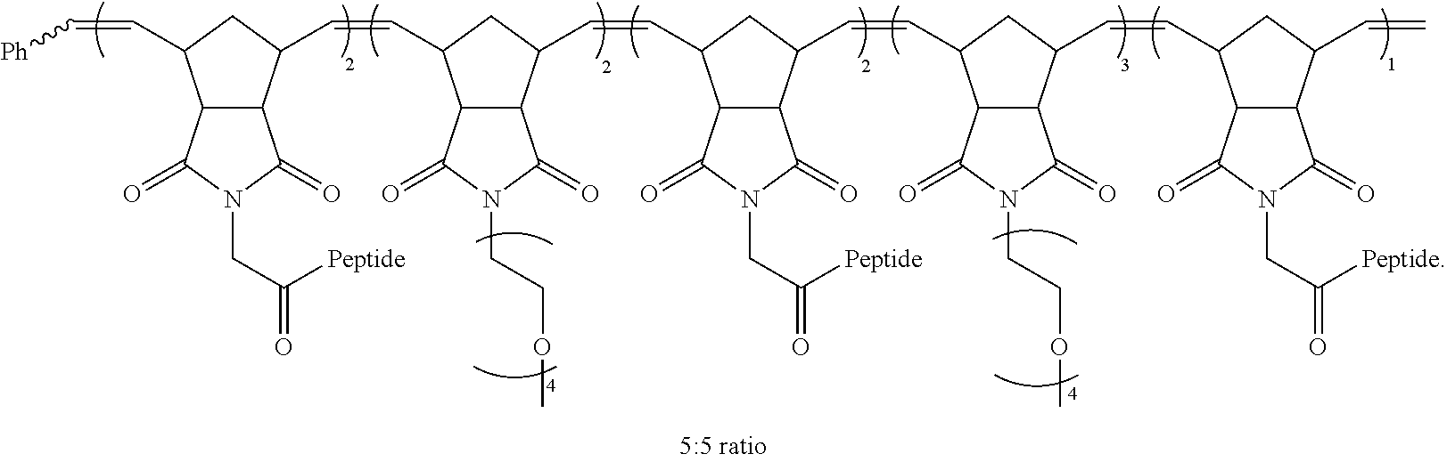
C12C(C(=O)N(CC([Peptide])=O)C1=O)C(C=C[Ph])CC2C=CC1C2C(C(=O)N(CCOC)C2=O)C(C=CC2C3C(C(=O)N(CC([Peptide])=O)C3=O)C(C=CC3C4C(C(=O)N(CCOC)C4=O)C(C=CC4C5C(C(=O)N(CC(=O)[Peptide])C5=O)C(C=C)C4)C3)C2)C1
